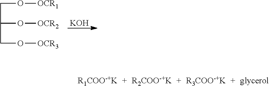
[R1COO-+K].[R2COO-+K].[R3COO-+K].C(O[OCR1])C(O[OCR2])CO[OCR3].[KOH]
